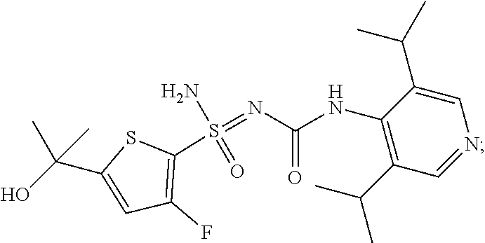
OC(C1=CC(F)=C(S(N)(=O)=NC(NC2=C(C(C)C)C=NC=C2C(C)C)=O)S1)(C)C
